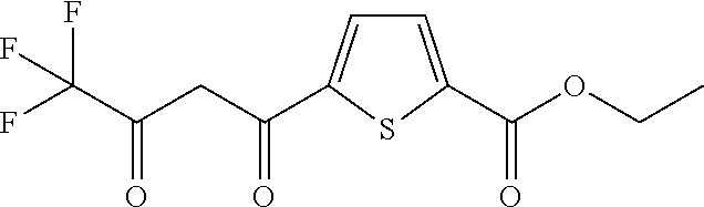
C(CC(=O)C1=CC=C(C(=O)OCC)S1)(C(F)(F)F)=O
